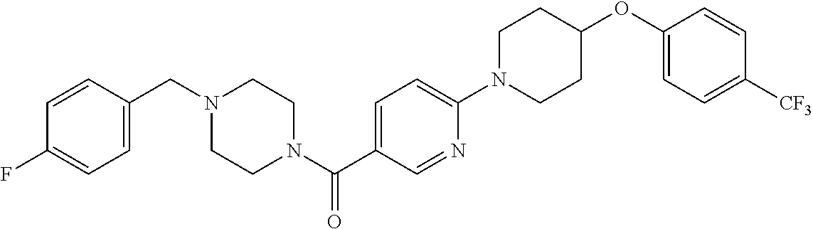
C1=CC(CN2CCN(C(C3=CC=C(N4CCC(OC5=CC=C([CF3])C=C5)CC4)N=C3)=O)CC2)=CC=C1F
